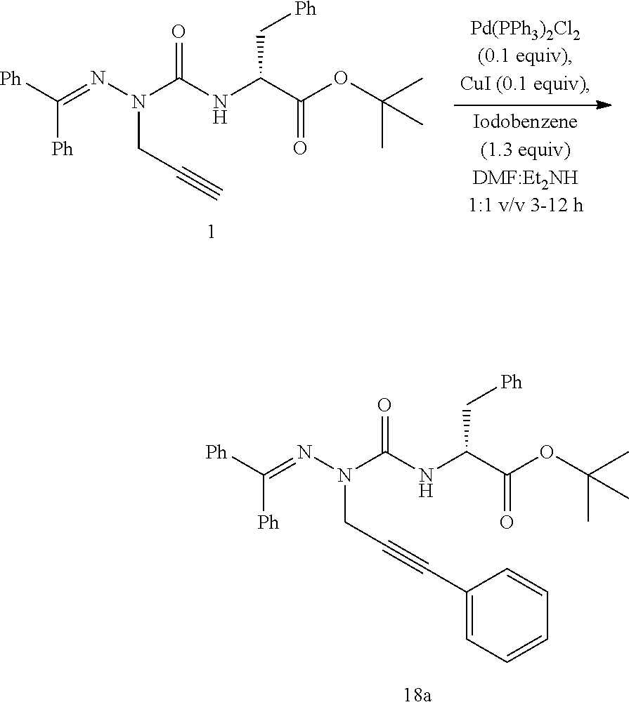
[Ph]C(=NN(C(NC(C(OC(C)(C)C)=O)C[Ph])=O)CC#CC1=CC=CC=C1)[Ph].[Ph]C(=NN(C(NC(C(OC(C)(C)C)=O)C[Ph])=O)CC#C)[Ph]
